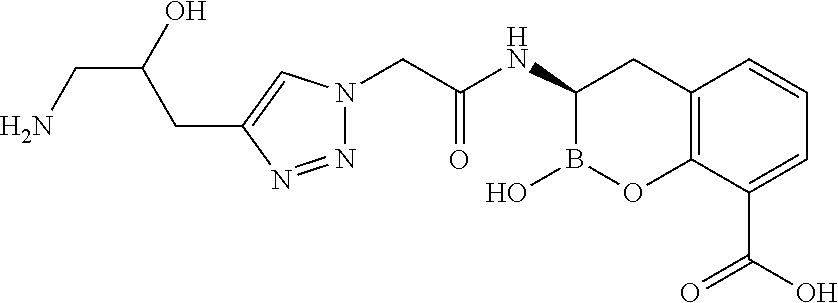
C(C1=CN(CC(NC2B(O)OC3=C(C2)C=CC=C3C(O)=O)=O)N=N1)C(O)CN
